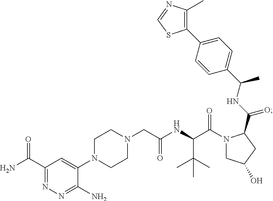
C1(C(N)=O)=NN=C(N)C(N2CCN(CC(NC(C(N3CC(O)CC3C(NC(C3=CC=C(C4=C(C)N=CS4)C=C3)C)=O)=O)C(C)(C)C)=O)CC2)=C1
